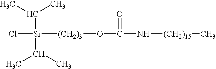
O(C(=O)N[(CH2)15]C)[(CH2)3][Si](C(C)C)(C(C)C)Cl
